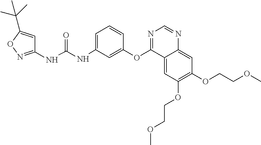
C1(NC(NC2=CC=CC(OC3=NC=NC4=CC(OCCOC)=C(OCCOC)C=C34)=C2)=O)=NOC(C(C)(C)C)=C1
